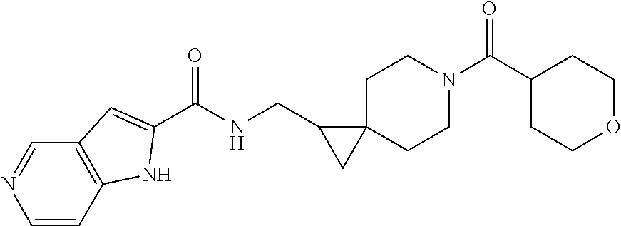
C1=CC2=C(C=N1)C=C(C(NCC1CC13CCN(C(C1CCOCC1)=O)CC3)=O)N2
